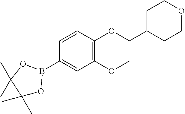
O(C1=C(OC)C=C(B2OC(C)(C)C(C)(C)O2)C=C1)CC1CCOCC1
